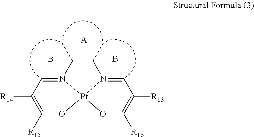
N12=CC([R14])=C([R15])O[Pt]13OC([R16])=C([R13])C=N3C(C)C2C.B.B.[A]
